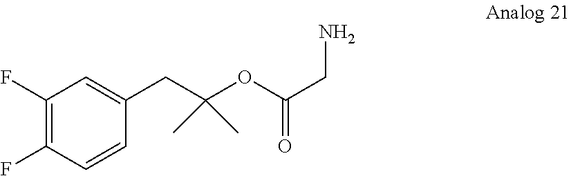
C1(F)=C(F)C=CC(CC(OC(CN)=O)(C)C)=C1
